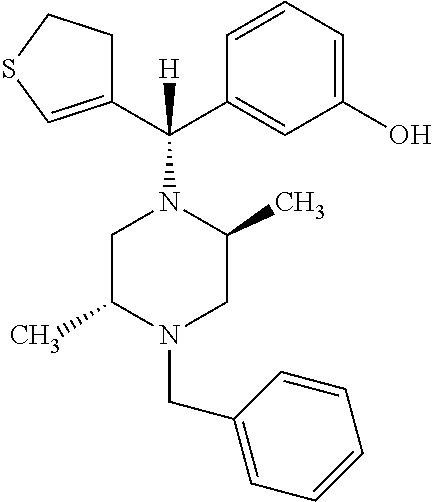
C1(C(C2=CC(O)=CC=C2)(N2CC(C)N(CC3=CC=CC=C3)CC2C)[H])=CSCC1
